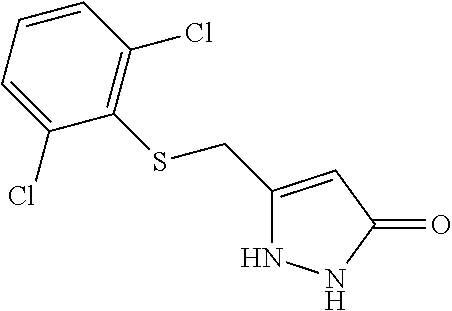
C1(CSC2=C(Cl)C=CC=C2Cl)=CC(=O)NN1
